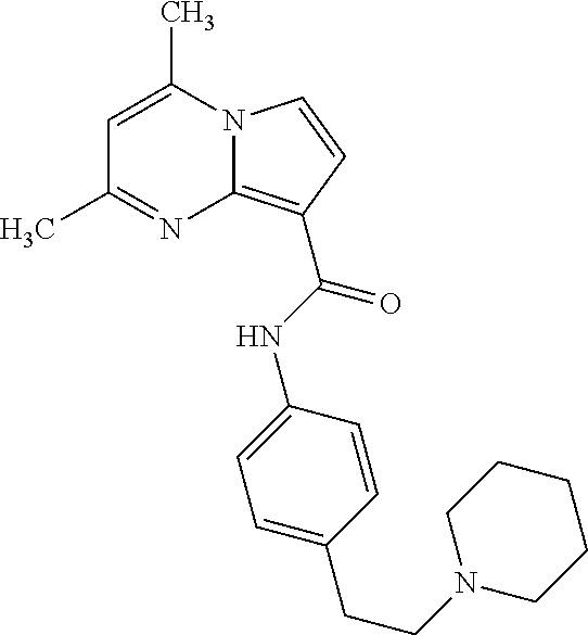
C1=C(C)N2C(=C(C(=O)NC3=CC=C(CCN4CCCCC4)C=C3)C=C2)N=C1C
